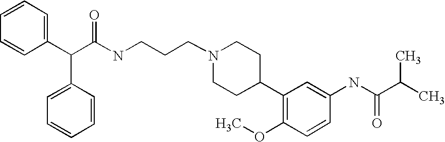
C(C(C1=CC=CC=C1)C1=CC=CC=C1)(NCCCN1CCC(C2=C(OC)C=CC(NC(C(C)C)=O)=C2)CC1)=O
